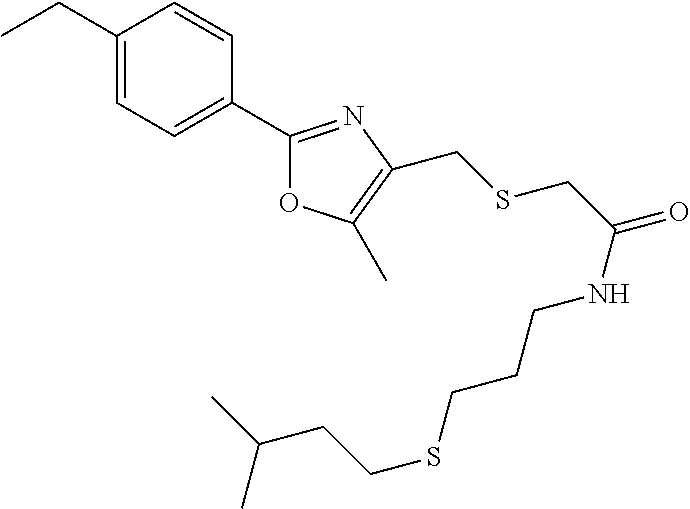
C1(CC)=CC=C(C2=NC(CSCC(NCCCSCCC(C)C)=O)=C(C)O2)C=C1
